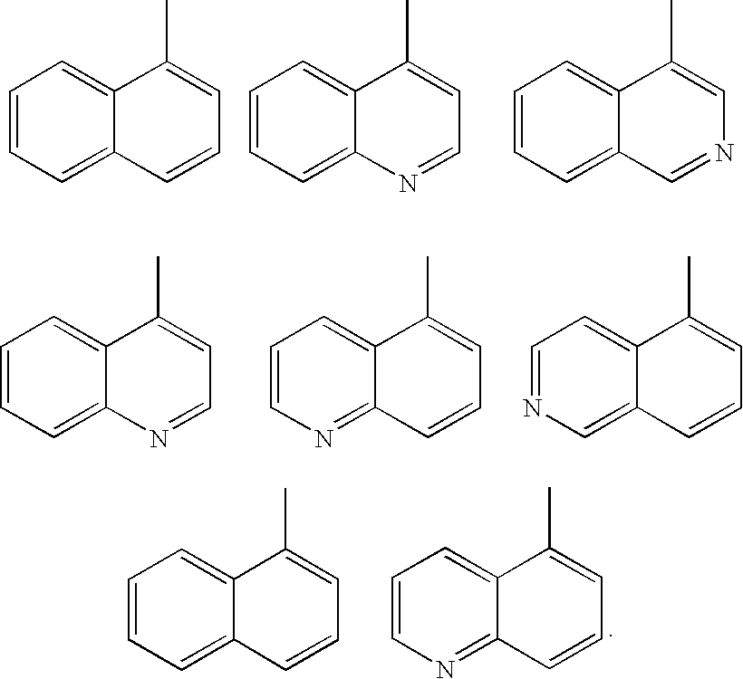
C1=CC=C2C(=C1)C(C)=CC=C2.C1=CC=C2C(=C1)C(C)=CC=N2.C1=CC=C2C(=C1)C(C)=CN=C2.C1=CC=C2C(=C1)C(C)=CC=N2.C1=CN=C2C(=C1)C(C)=CC=C2.C1=NC=C2C(=C1)C(C)=CC=C2.C1=CC=C2C(=C1)C(C)=CC=C2.C1=CN=C2C(=C1)C(C)=CC=C2
